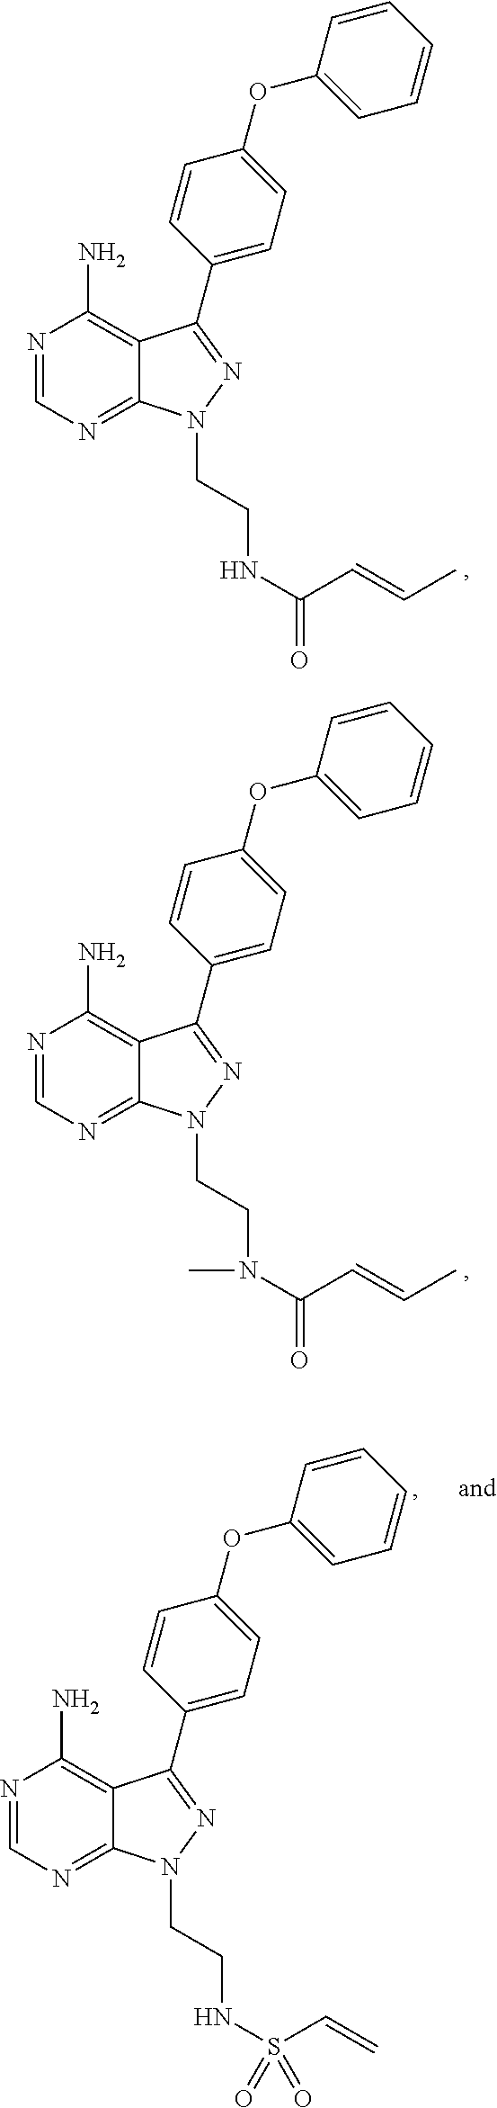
N1=CN=C2C(=C1N)C(C1=CC=C(OC3=CC=CC=C3)C=C1)=NN2CCN(C(=O)C=CC)C.N1=CN=C2C(=C1N)C(C1=CC=C(OC3=CC=CC=C3)C=C1)=NN2CCNS(=O)(C=C)=O.N1=CN=C2C(=C1N)C(C1=CC=C(OC3=CC=CC=C3)C=C1)=NN2CCNC(=O)C=CC
